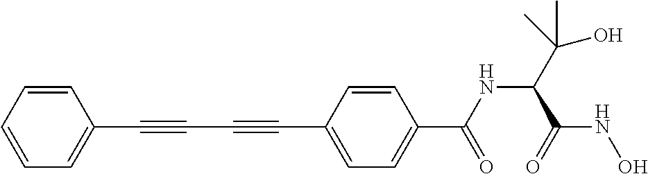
C1=CC=CC=C1C#CC#CC1=CC=C(C(NC(C(O)(C)C)C(=O)NO)=O)C=C1
